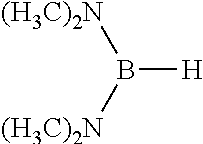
[H]B([(H3C)2N])[(H3C)2N]
